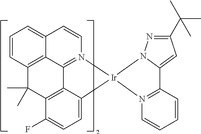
C12=CC=CC3=C1C1=N(C=C2)[Ir]2(C4=CC=C(F)C(=C14)C3(C)C)N1N=C(C(C)(C)C)C=C1C1=N2C=CC=C1
